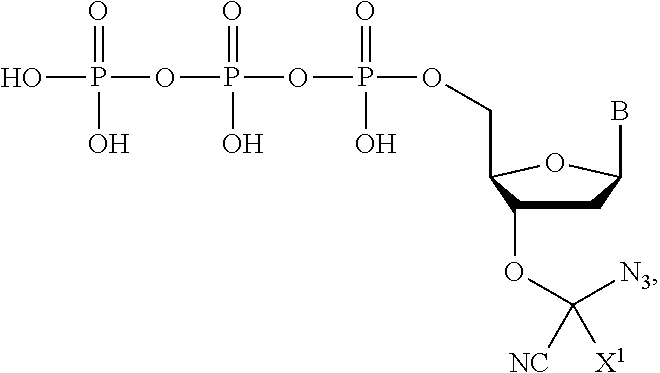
C1C(OC([N3])([NC])[X1])C(COP(OP(OP(O)(=O)O)(=O)O)(=O)O)OC1B
